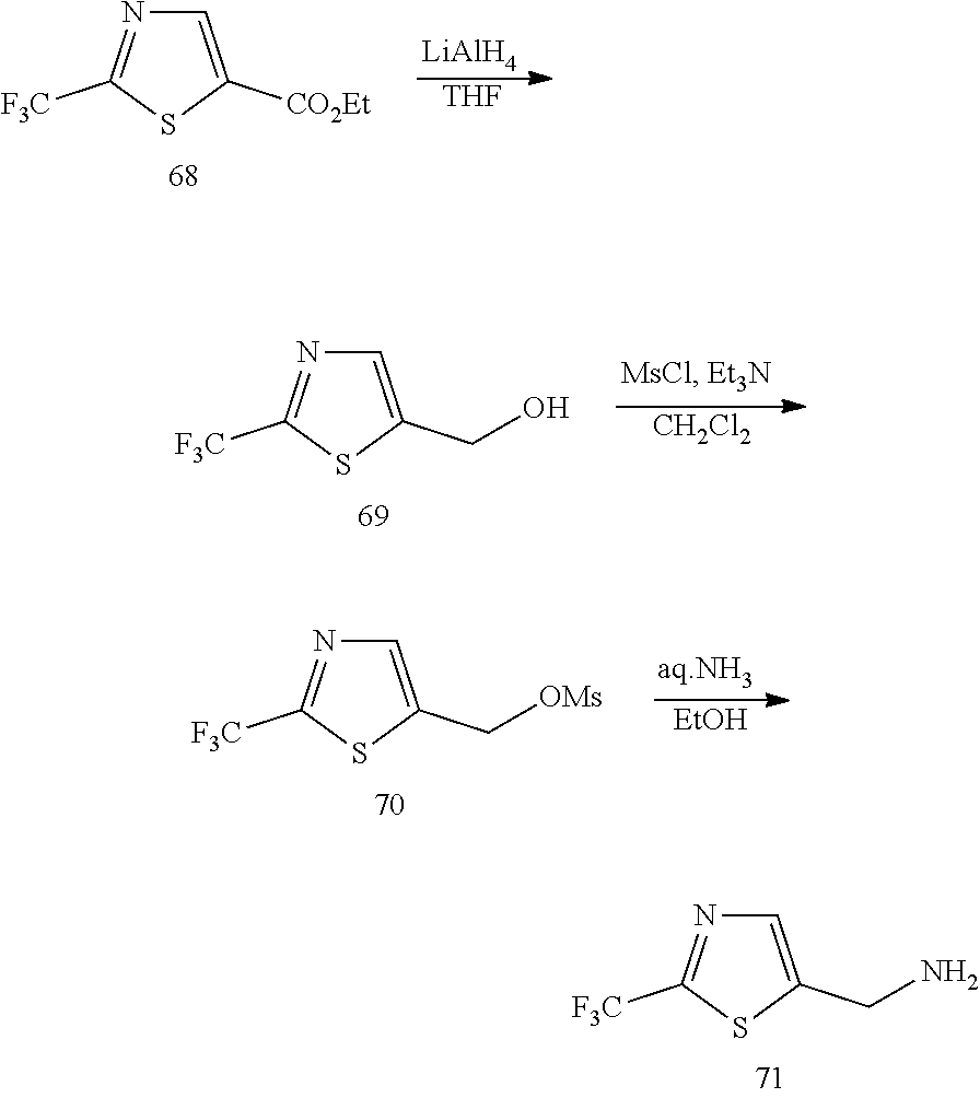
[LiAlH4].[THF].C1=C([CO2Et])SC([F3C])=N1.[CH2Cl2].C1=C(CO)SC([F3C])=N1.[EtOH].C1=C(C[OMs])SC([F3C])=N1.C1=C(CN)SC([F3C])=N1
